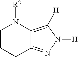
C12=NN([H])C([H])=C1N([R2])CCC2
